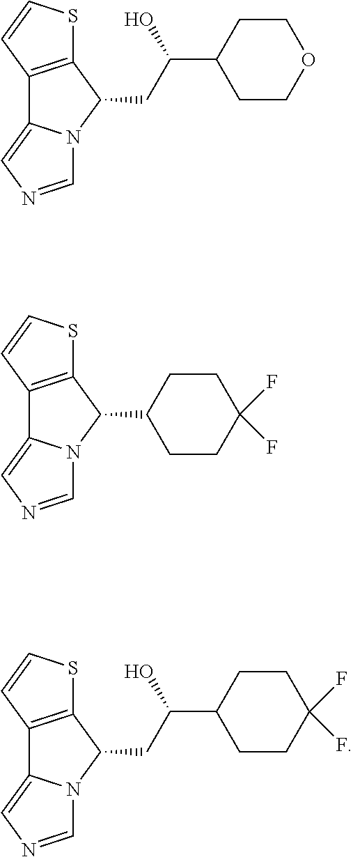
C12=C(C(CC(C3CCOCC3)O)N3C1=CN=C3)SC=C2.C12=C(C(C3CCC(F)(F)CC3)N3C1=CN=C3)SC=C2.C12=C(C(CC(C3CCC(F)(F)CC3)O)N3C1=CN=C3)SC=C2
